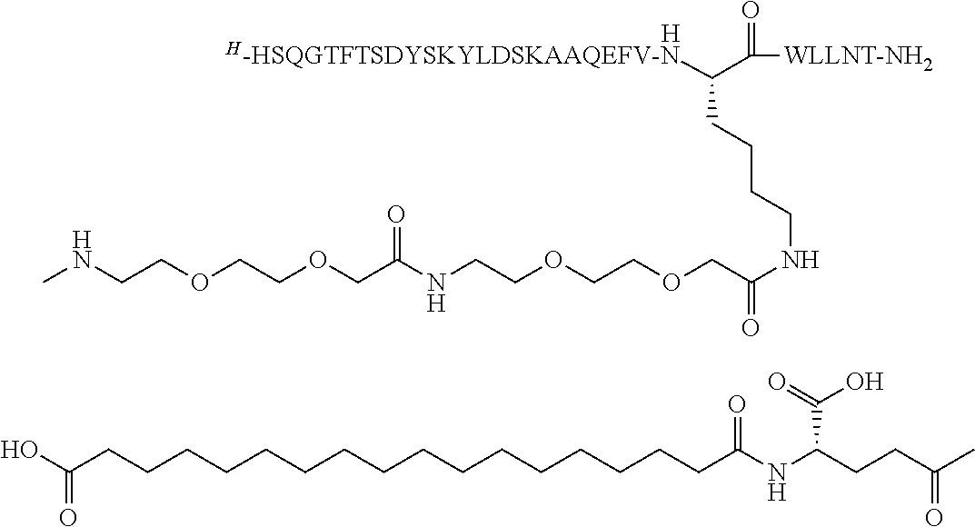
OC(CCCCCCCCCCCCCCCCC(NC(CCC(C)=O)C(O)=O)=O)=O.O(CC(NCCOCCOCC(NCCCCC(C(=O)[WLLNT-NH2])[H-HSQGTFTSDYSKYLDSKAAQEFV-N])=O)=O)CCOCCNC.[H]
